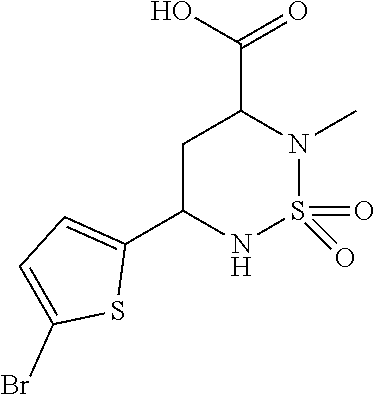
C1C(C2=CC=C(Br)S2)NS(=O)(=O)N(C)C1C(O)=O
